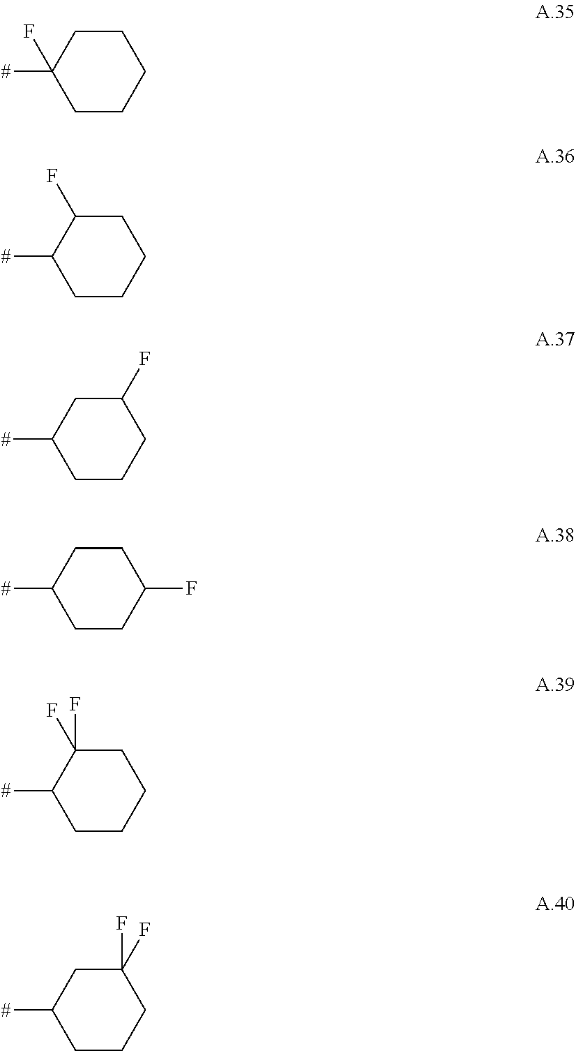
[#]C1(F)CCCCC1.[#]C1CCCCC1F.[#]C1CCCC(F)C1.[#]C1CCC(F)CC1.[#]C1CCCCC1(F)F.[#]C1CCCC(F)(F)C1
